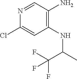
C1=NC(Cl)=CC(NC(C(F)(F)F)C)=C1N
